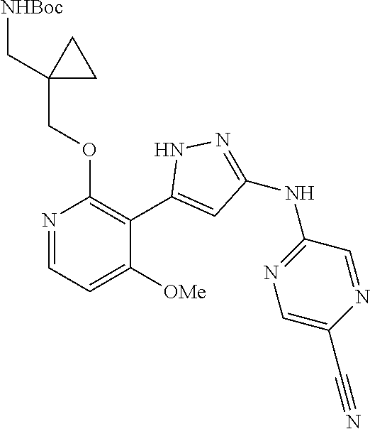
N1=CC=C([OMe])C(C2=CC(NC3=NC=C(C#N)N=C3)=NN2)=C1OCC1(C[NHBoc])CC1
